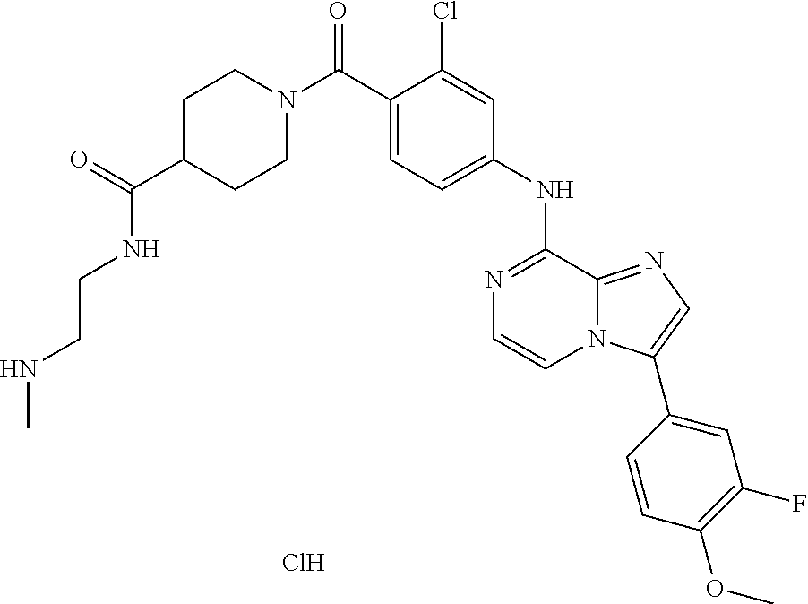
C1(NC2=NC=CN3C2=NC=C3C2=CC(F)=C(OC)C=C2)=CC=C(C(N2CCC(C(=O)NCCNC)CC2)=O)C(Cl)=C1.Cl
